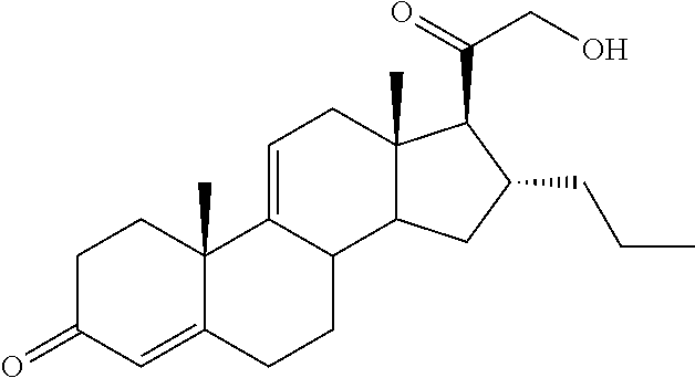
C1C(=O)C=C2C(C)(C1)C1=CCC3(C)C(C1CC2)CC(CCC)C3C(=O)CO
